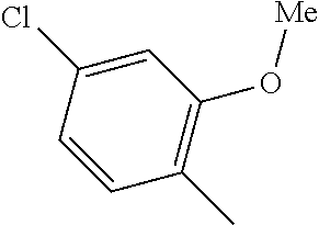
C1=C(Cl)C=CC(C)=C1O[Me]
